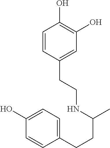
C1(O)=CC=C(CCC(NCCC2=CC(O)=C(O)C=C2)C)C=C1
